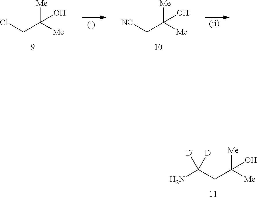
[Me]C(CC([D])(N)[D])([Me])O.[Me]C(CCl)([Me])O.[Me]C(C[NC])([Me])O
